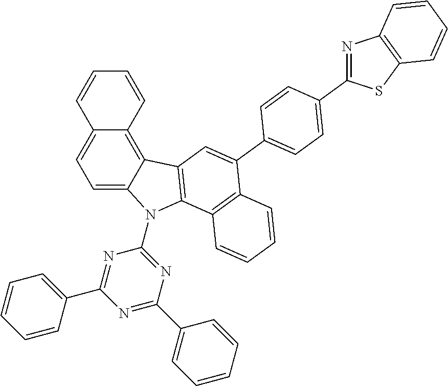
C1=C2C(=C3C(=C1)C=CC=C3)C1=C(N2C2=NC(C3=CC=CC=C3)=NC(C3=CC=CC=C3)=N2)C2=C(C(C3=CC=C(C4=NC5=C(S4)C=CC=C5)C=C3)=C1)C=CC=C2
